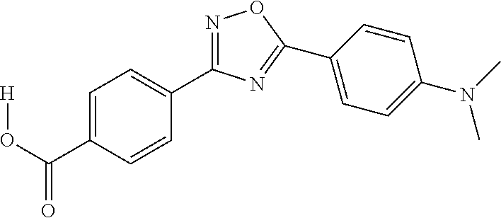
[H]OC(=O)C1=CC=C(C2=NOC(C3=CC=C(N(C)C)C=C3)=N2)C=C1
